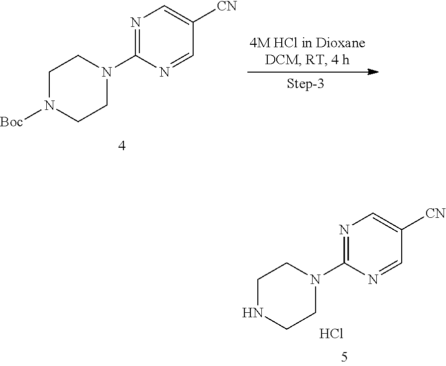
N1=C(N2CCNCC2)N=CC([CN])=C1.Cl.N1=C(N2CCN([Boc])CC2)N=CC([CN])=C1
